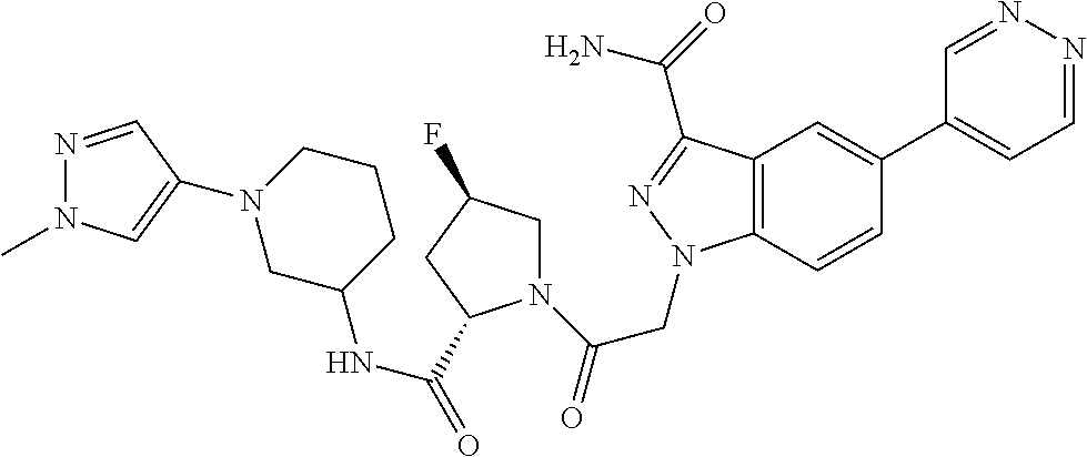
C1=NN=CC=C1C1=CC2=C(C=C1)N(CC(N1CC(F)CC1C(=O)NC1CCCN(C3=CN(C)N=C3)C1)=O)N=C2C(=O)N
